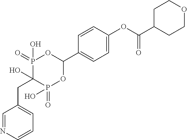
C1=NC=CC=C1CC1(O)P(=O)(O)OC(C2=CC=C(OC(C3CCOCC3)=O)C=C2)OP1(=O)O
